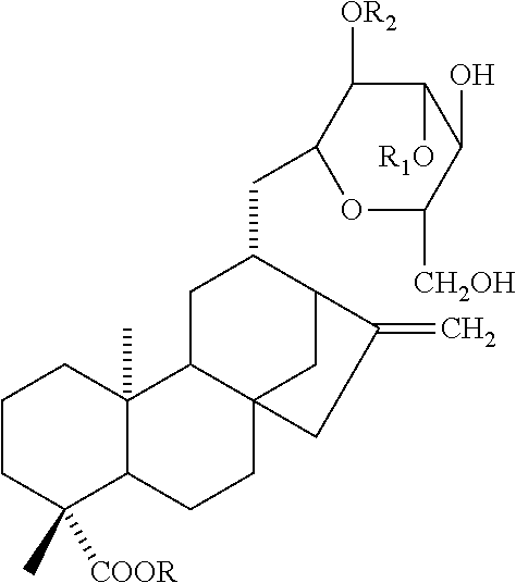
C1CC([COOR])(C)C2C(C)(C1)C1C3(CC2)CC(C(CC2OC([CH2OH])C(O)C([R1O])C2[OR2])C1)C(=C)C3
